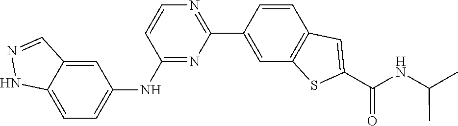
C1=CN=C(C2=CC3=C(C=C2)C=C(C(=O)NC(C)C)S3)N=C1NC1=CC=C2NN=CC2=C1
